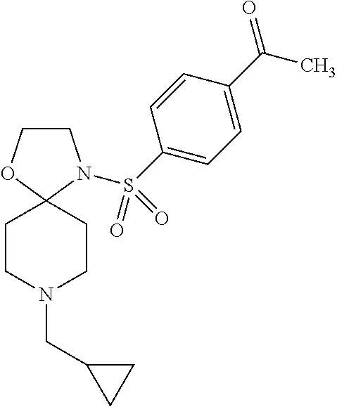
C1COC2(N1S(C1=CC=C(C(C)=O)C=C1)(=O)=O)CCN(CC1CC1)CC2
